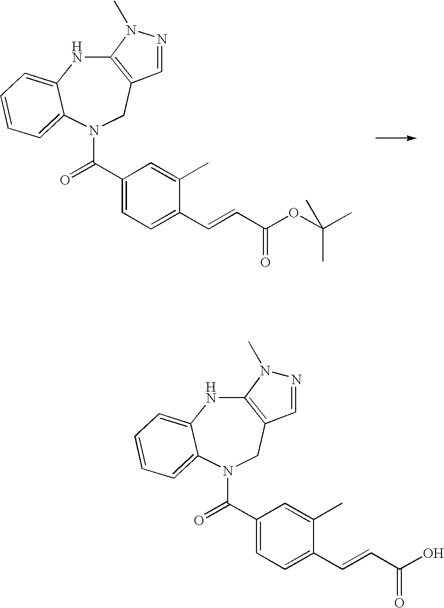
C12=C(CN(C(=O)C3=CC=C(C=CC(OC(C)(C)C)=O)C(C)=C3)C3=CC=CC=C3N1)C=NN2C.C12=C(CN(C(=O)C3=CC=C(C=CC(O)=O)C(C)=C3)C3=CC=CC=C3N1)C=NN2C
